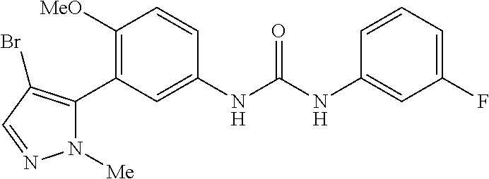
C1([OMe])=C(C2=C(Br)C=NN2[Me])C=C(NC(=O)NC2=CC(F)=CC=C2)C=C1
